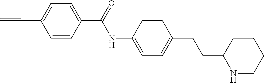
N1CCCCC1CCC1=CC=C(NC(=O)C2=CC=C(C#C)C=C2)C=C1
